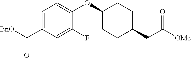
[BnO]C(C1=CC=C(OC2CCC(CC([OMe])=O)CC2)C(F)=C1)=O
